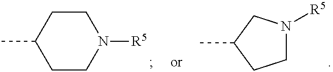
N1([R5])CCC(C)CC1.C1(C)CCN([R5])C1
